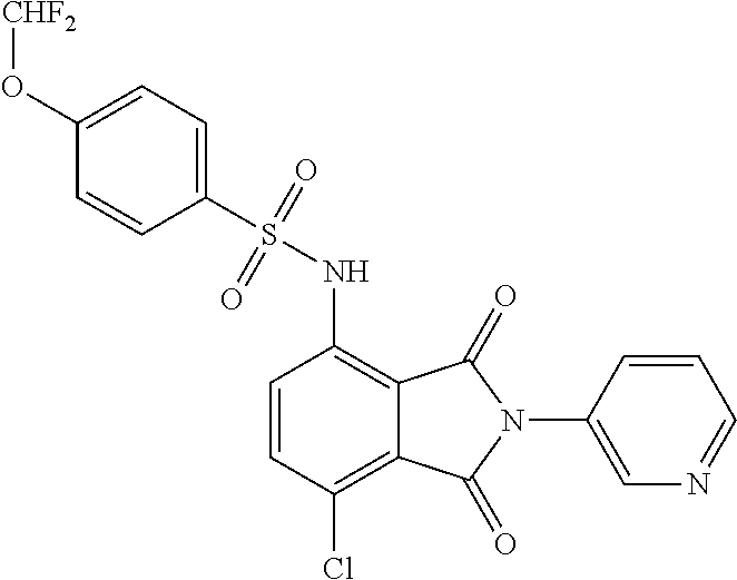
C1=CC(Cl)=C2C(=C1NS(=O)(=O)C1=CC=C(O[CHF2])C=C1)C(=O)N(C1=CN=CC=C1)C2=O
